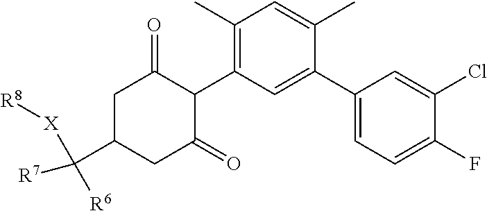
C1(C2=CC=C(F)C(Cl)=C2)=CC(C2C(=O)CC(C([R7])([R6])[X][R8])CC2=O)=C(C)C=C1C
